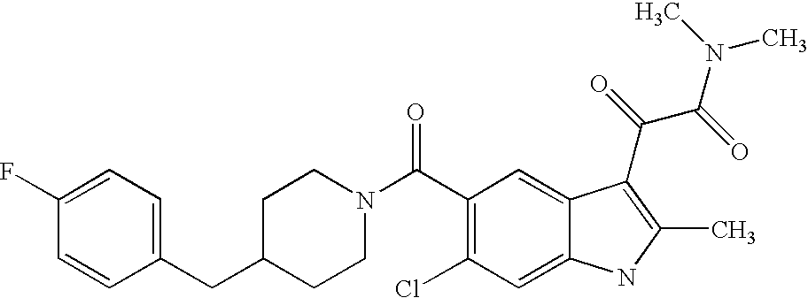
C(C1CCN(C(=O)C2=C(Cl)C=C3C(=C2)C(C(=O)C(=O)N(C)C)=C(C)N3)CC1)C1=CC=C(F)C=C1
